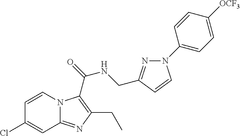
C1=CN2C(=NC(CC)=C2C(=O)NCC2=NN(C3=CC=C([OCF3])C=C3)C=C2)C=C1Cl
